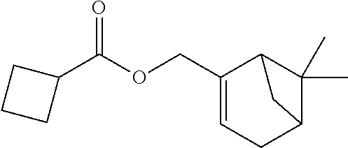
C1(COC(C2CCC2)=O)=CCC2C(C)(C)C1C2
